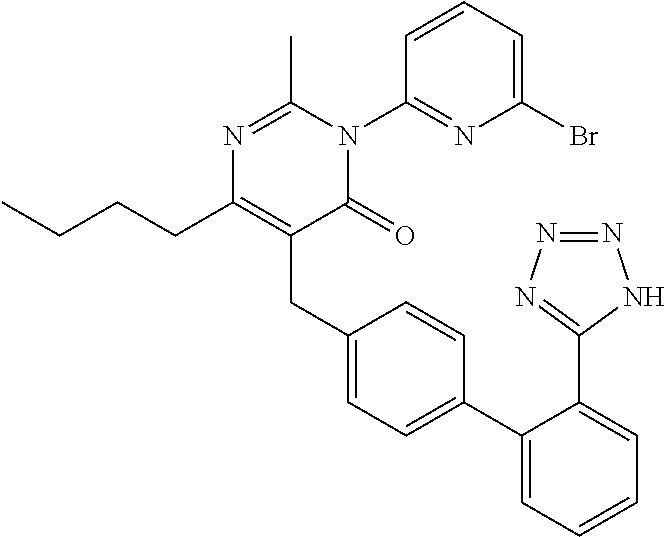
C1(C2=CC=C(CC3=C(CCCC)N=C(C)N(C4=NC(Br)=CC=C4)C3=O)C=C2)=CC=CC=C1C1=NN=NN1
